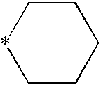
C1*CCCC1
